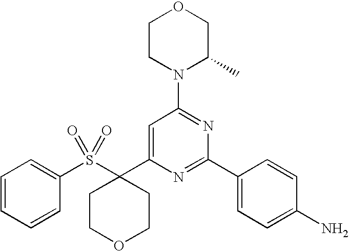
C1(S(C2(C3=CC(N4C(C)COCC4)=NC(C4=CC=C(N)C=C4)=N3)CCOCC2)(=O)=O)=CC=CC=C1
